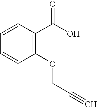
C1(OCC#C)=C(C(=O)O)C=CC=C1
